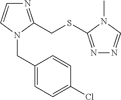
N1=C(CSC2=NN=CN2C)N(CC2=CC=C(Cl)C=C2)C=C1
